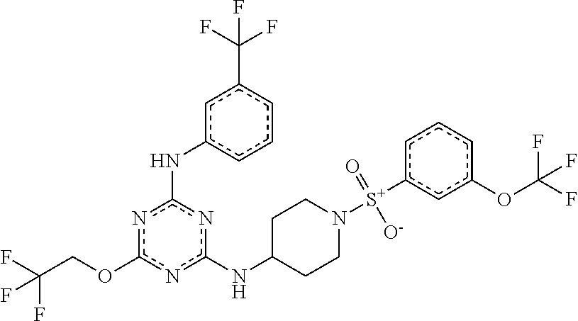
n1c(OCC(F)(F)F)nc(NC2CCN([S+](c3cc(OC(F)(F)F)ccc3)(=O)[O-])CC2)nc1Nc1cccc(C(F)(F)F)c1
